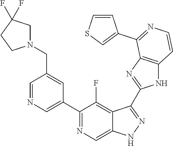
C1=NC=C(C2=NC=C3C(=C2F)C(C2=NC4=C(N2)C=CN=C4C2=CSC=C2)=NN3)C=C1CN1CC(F)(F)CC1
